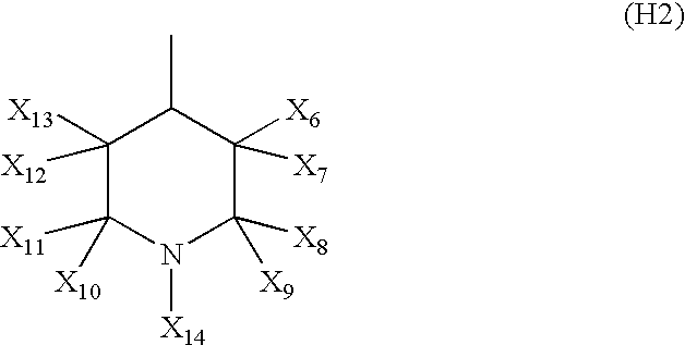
C1([X13])([X12])C([X10])([X11])N([X14])C([X9])([X8])C([X6])([X7])C1C
